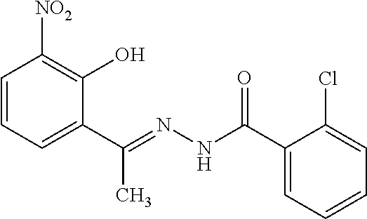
C1=CC=C(C(=NNC(C2=CC=CC=C2Cl)=O)C)C(O)=C1[NO2]
